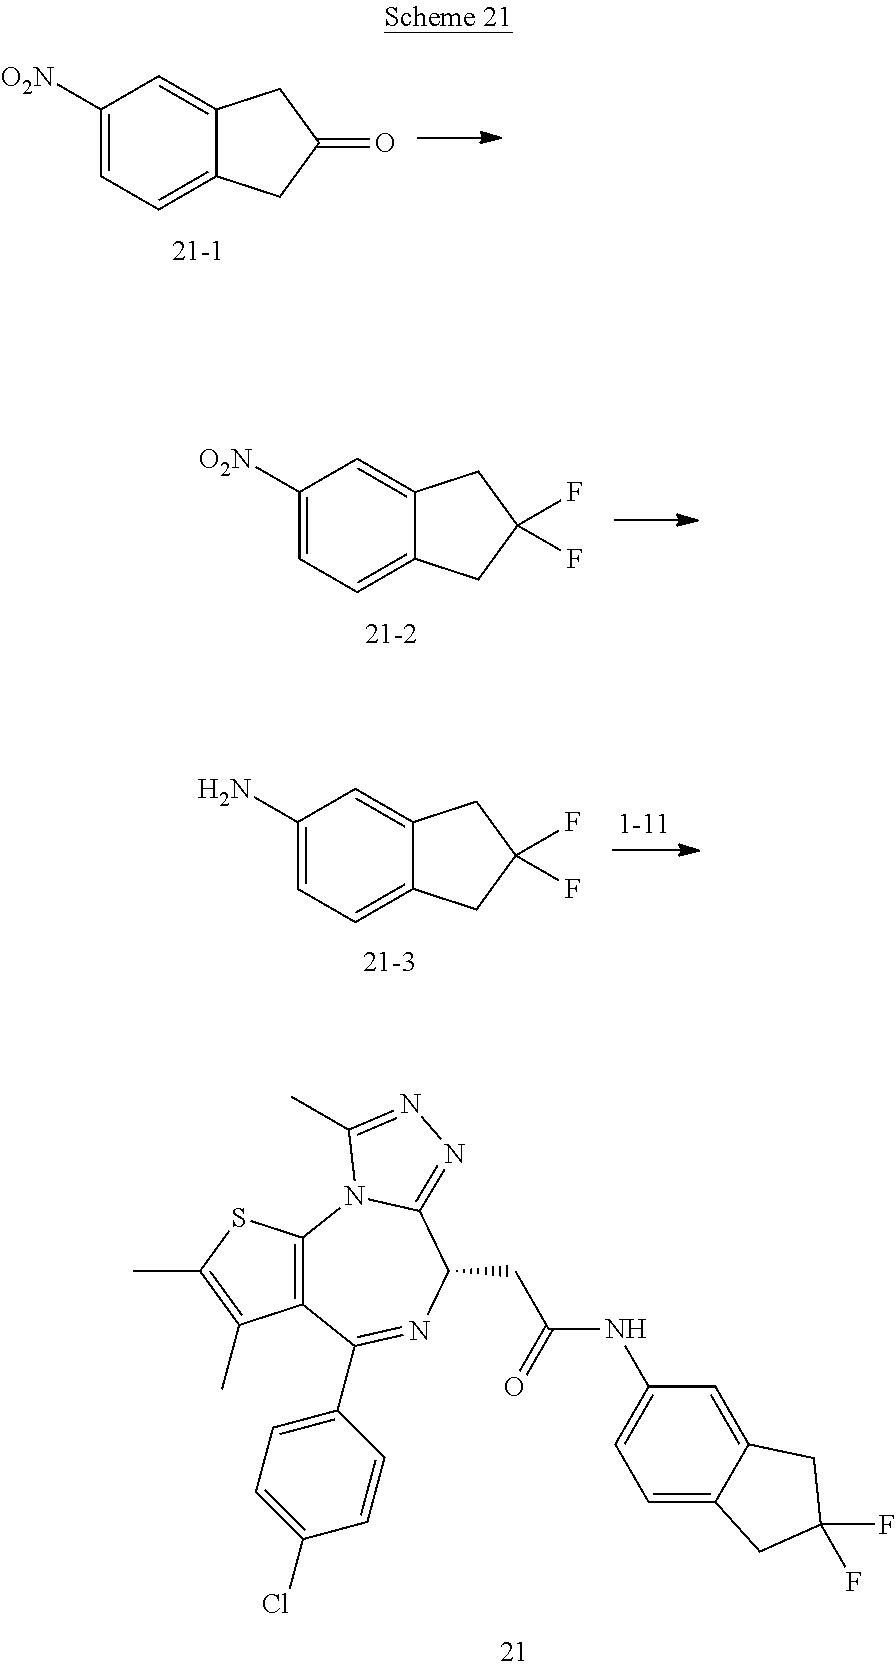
C1([O2N])=CC=C2C(=C1)CC(=O)C2.C1([O2N])=CC=C2C(=C1)CC(F)(F)C2.C1(N)=CC=C2C(=C1)CC(F)(F)C2.C12=C(C(C3=CC=C(Cl)C=C3)=NC(CC(=O)NC3=CC=C4C(=C3)CC(F)(F)C4)C3=NN=C(C)N13)C(C)=C(C)S2
